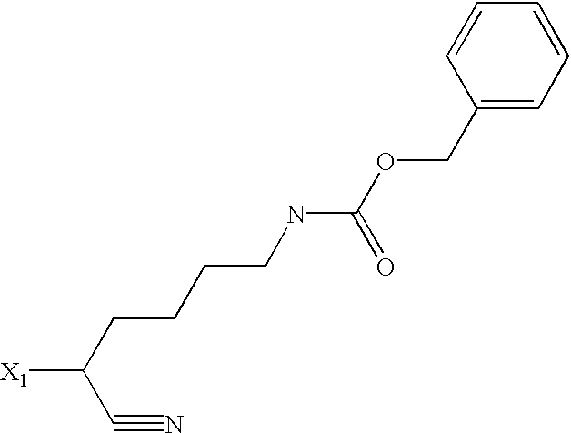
[X1]C(CCCCNC(OCC1=CC=CC=C1)=O)C#N
